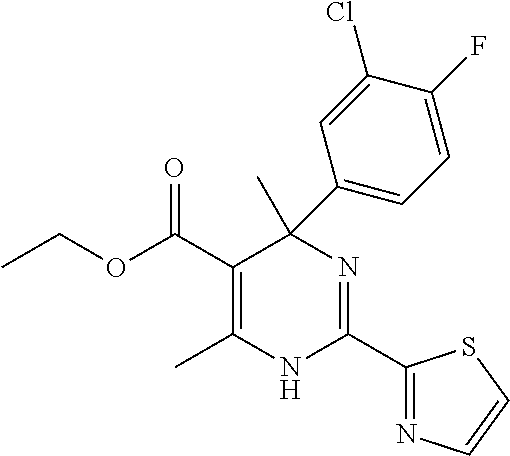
CCOC(C1=C(C)NC(C2=NC=CS2)=NC1(C)C1=CC=C(F)C(Cl)=C1)=O
